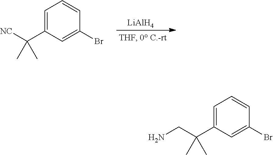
C(C(C1=CC=CC(Br)=C1)(C)C)N.[NC]C(C1=CC=CC(Br)=C1)(C)C.[LiAlH4]
